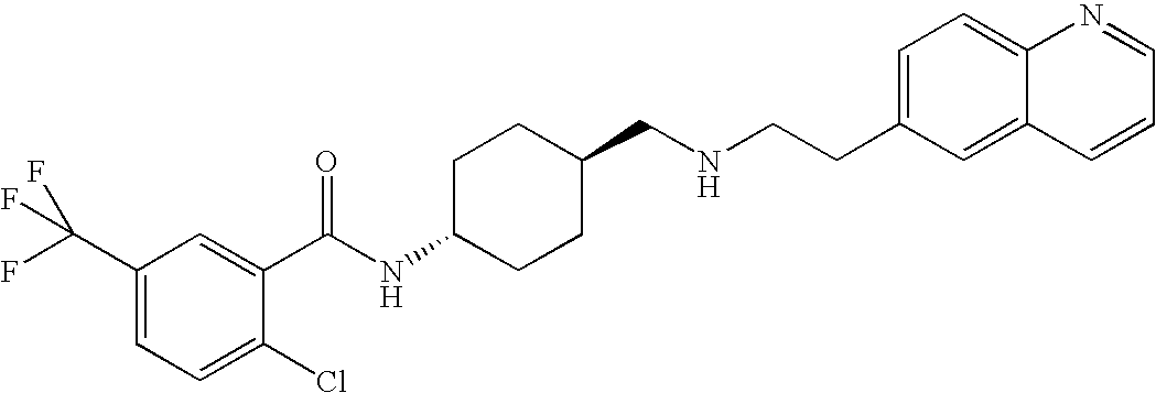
C1(C(F)(F)F)=CC=C(Cl)C(C(NC2CCC(CNCCC3=CC=C4C(=C3)C=CC=N4)CC2)=O)=C1
